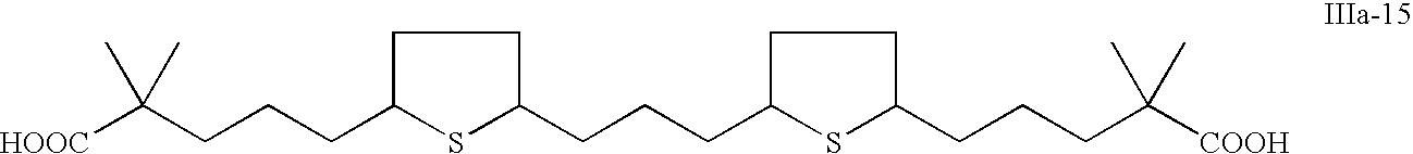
[HOOC]C(CCCC1CCC(CCCC2CCC(CCCC([COOH])(C)C)S2)S1)(C)C
